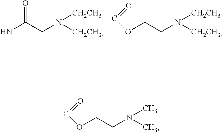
NC(CN([CH2CH3])[CH2CH3])=O.O(CCN([CH2CH3])[CH2CH3])C=O.O(CCN(C)C)C=O
